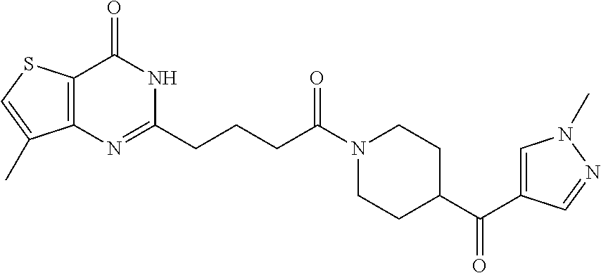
C12=C(SC=C1C)C(=O)NC(CCCC(N1CCC(C(=O)C3=CN(C)N=C3)CC1)=O)=N2
